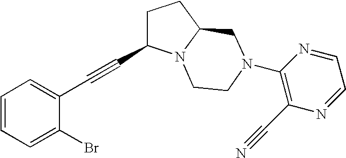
C1=CC=C(Br)C(C#CC2CCC3N2CCN(C2=C(C#N)N=CC=N2)C3)=C1
